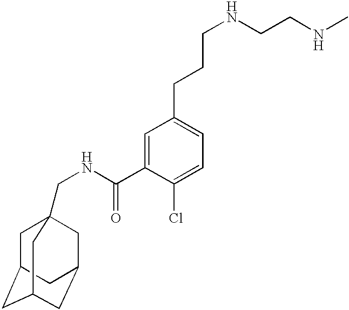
C1C2CC3CC(CC1(CNC(C1=CC(CCCNCCNC)=CC=C1Cl)=O)C3)C2
